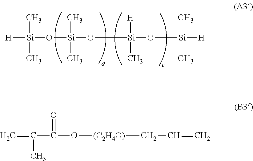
[H][Si](O[Si](O[Si](O[Si]([H])(C)C)(C)[H])(C)C)(C)C.C=C(C(O[(C2H4O)]CC=C)=O)C
